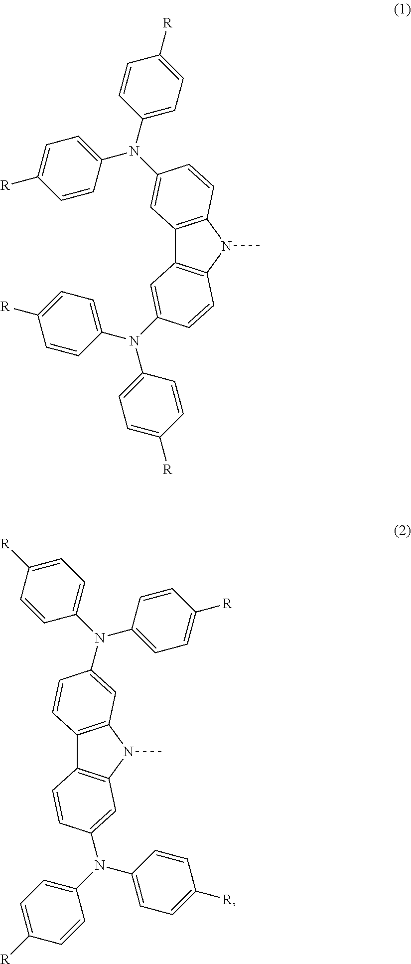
C12=C(N(C)C3=C1C=C(N(C1=CC=C([R])C=C1)C1=CC=C([R])C=C1)C=C3)C=CC(N(C1=CC=C([R])C=C1)C1=CC=C([R])C=C1)=C2.C12=C(N(C)C3=C1C=CC(N(C1=CC=C([R])C=C1)C1=CC=C([R])C=C1)=C3)C=C(N(C1=CC=C([R])C=C1)C1=CC=C([R])C=C1)C=C2
